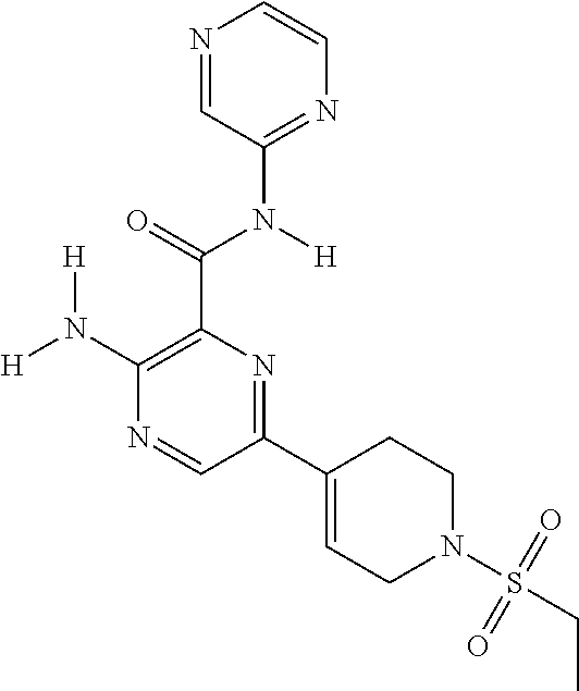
[H]N(C1=C(C(=O)N([H])C2=NC=CN=C2)N=C(C2=CCN(S(CC)(=O)=O)CC2)C=N1)[H]
